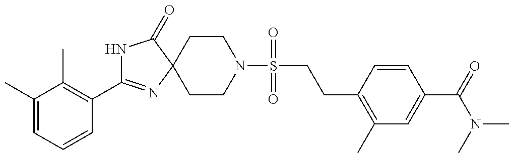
C1(C)=CC=CC(C2=NC3(C(=O)N2)CCN(S(CCC2=C(C)C=C(C(=O)N(C)C)C=C2)(=O)=O)CC3)=C1C
